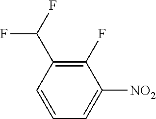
C1(F)=C(C(F)F)C=CC=C1[NO2]
